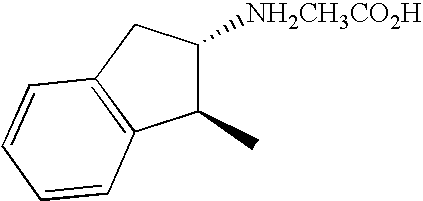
C1(C)C([NH2CH3CO2H])CC2=C1C=CC=C2
